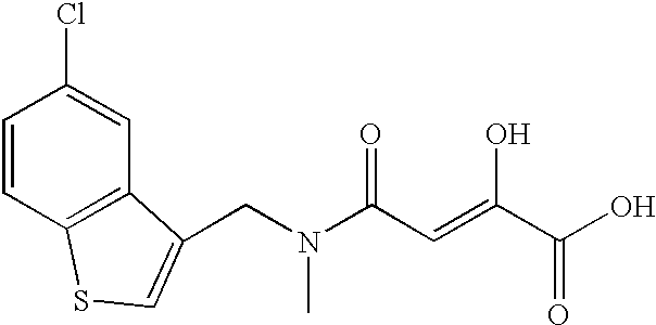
C1=CC2=C(C=C1Cl)C(CN(C(C=C(C(O)=O)O)=O)C)=CS2
